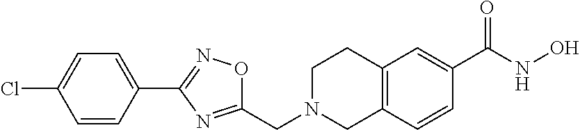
C(N1CC2=C(CC1)C=C(C(NO)=O)C=C2)C1=NC(C2=CC=C(Cl)C=C2)=NO1
